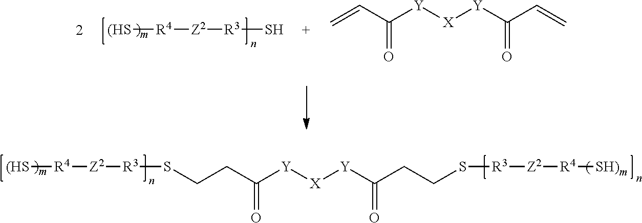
[(HS][R4][Z2][R3]S.C=CC([Y][X][Y]C(C=C)=O)=O.[(HS][R4][Z2][R3]SCCC([Y][X][Y]C(CCS[R3][Z2][R4][SH)m])=O)=O
